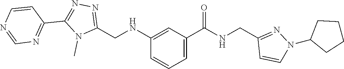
C(C1=NN(C2CCCC2)C=C1)NC(C1=CC=CC(NCC2=NN=C(C3=NC=NC=C3)N2C)=C1)=O
